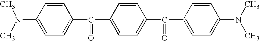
CN(C)C1=CC=C(C(C2=CC=C(C(C3=CC=C(N(C)C)C=C3)=O)C=C2)=O)C=C1
